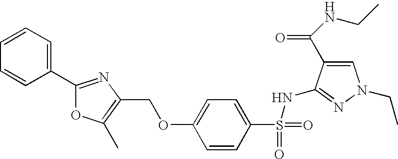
C1(OCC2=C(C)OC(C3=CC=CC=C3)=N2)=CC=C(S(=O)(=O)NC2=NN(CC)C=C2C(=O)NCC)C=C1
